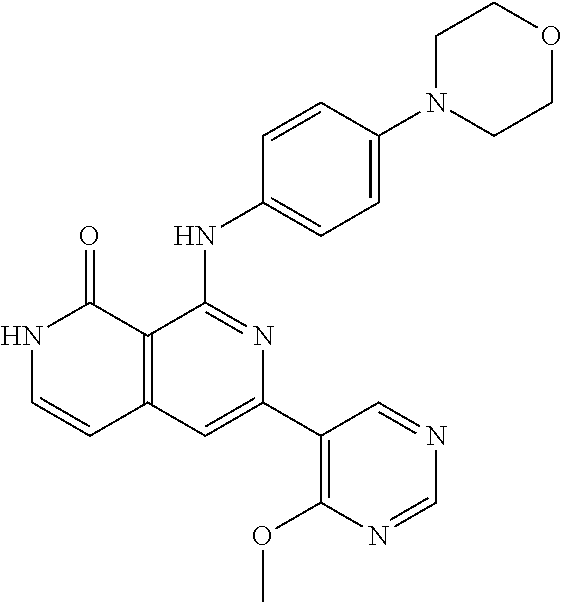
C12=C(C=C(C3=C(OC)N=CN=C3)N=C1NC1=CC=C(N3CCOCC3)C=C1)C=CNC2=O
